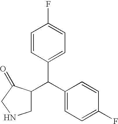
C1(C(C2CNCC2=O)C2=CC=C(F)C=C2)=CC=C(F)C=C1
